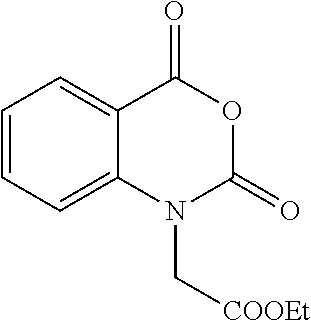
C1=CC=C2C(=C1)C(=O)OC(=O)N2C[COOEt]
